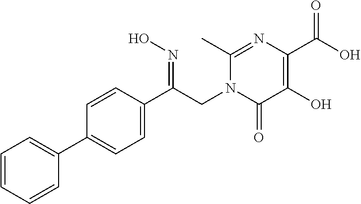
C1=C(C2=CC=CC=C2)C=CC(C(CN2C(=O)C(O)=C(C(O)=O)N=C2C)=NO)=C1
